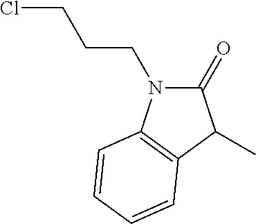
C1(=O)N(CCCCl)C2=C(C1C)C=CC=C2
